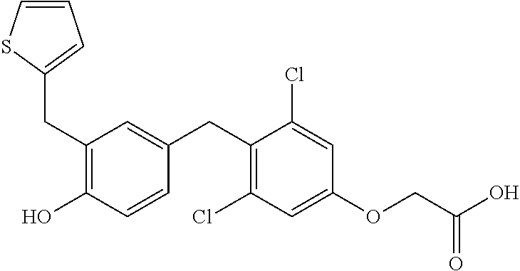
C(C1=C(O)C=CC(CC2=C(Cl)C=C(OCC(O)=O)C=C2Cl)=C1)C1=CC=CS1
